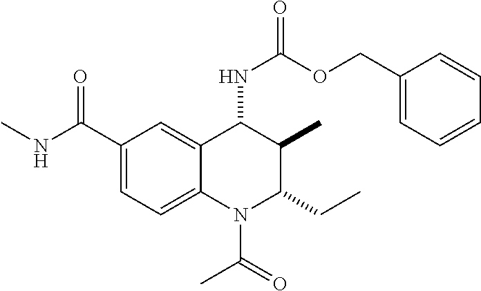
C1(C(=O)NC)=CC=C2C(=C1)C(NC(=O)OCC1=CC=CC=C1)C(C)C(CC)N2C(=O)C
